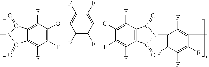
C12=C(F)C(F)=C(OC3=C(F)C(F)=C(OC4=C(F)C5=C(C(F)=C4F)C(=O)N(C4=C(F)C(F)=C(F)C(C)=C4F)C5=O)C(F)=C3F)C(F)=C1C(=O)N(C)C2=O
